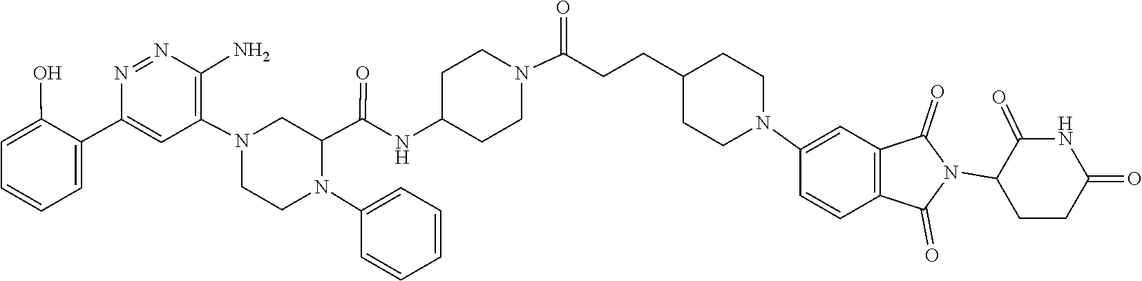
C1=CC=CC=C1N1C(C(NC2CCN(C(CCC3CCN(C4=CC5=C(C=C4)C(=O)N(C4CCC(=O)NC4=O)C5=O)CC3)=O)CC2)=O)CN(C2=C(N)N=NC(C3=CC=CC=C3O)=C2)CC1
